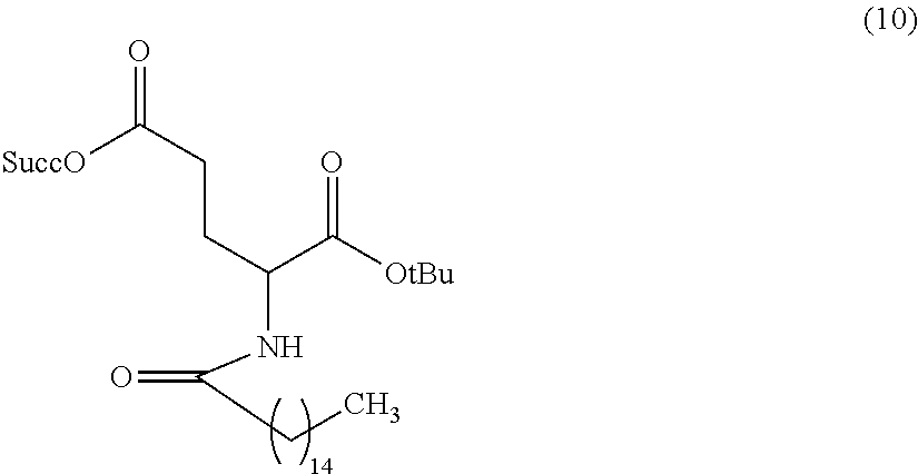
[SuccO]C(CCC(C(=O)[OtBu])NC(CC)=O)=O
